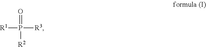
O=P([R1])([R3])[R2]
